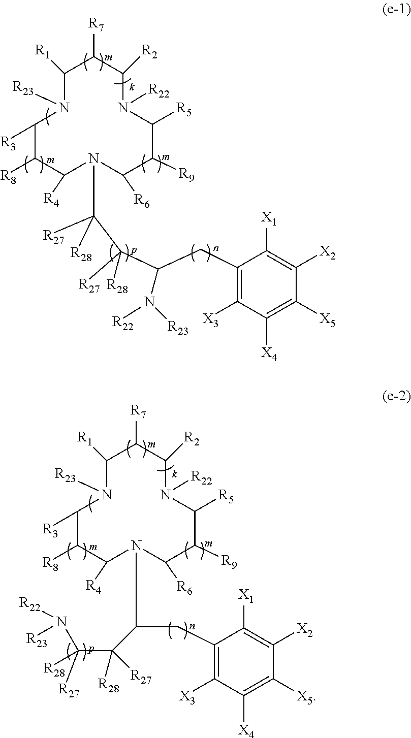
C1([R1])N([R23])C([R3])C([R8])C([R4])N(C([R27])(C(C(CC2=C([X3])C([X4])=C([X5])C([X2])=C2[X1])N([R22])[R23])([R27])[R28])[R28])C([R6])C([R9])C([R5])N([R22])C([R2])C1[R7].C1([R1])N([R23])C([R3])C([R8])C([R4])N(C(CC2=C([X3])C([X4])=C([X5])C([X2])=C2[X1])C(C(N([R23])[R22])([R27])[R28])([R27])[R28])C([R6])C([R9])C([R5])N([R22])C([R2])C1[R7]
